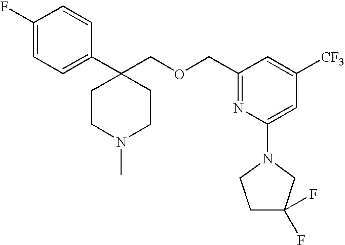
C1=C(F)C=CC(C2(COCC3=NC(N4CCC(F)(F)C4)=CC([CF3])=C3)CCN(C)CC2)=C1
